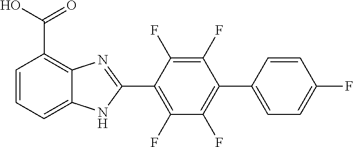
C1(F)=C(C2=NC3=C(C(O)=O)C=CC=C3N2)C(F)=C(F)C(C2=CC=C(F)C=C2)=C1F
